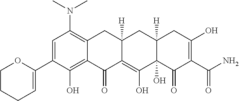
C1(C2=CC(N(C)C)=C3C(=C2O)C(=O)C2=C(O)C4(O)C([H])(CC2([H])C3)CC(O)=C(C(N)=O)C4=O)=CCCCO1
